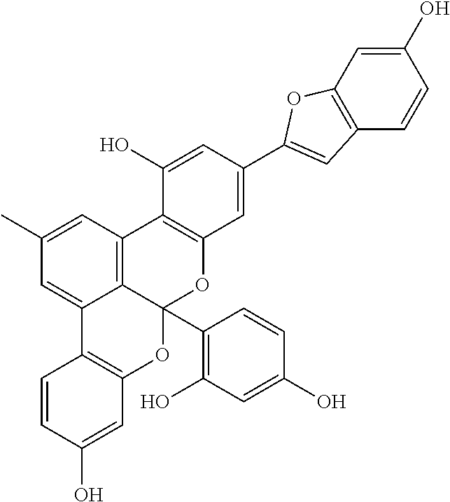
C1(O)=CC2=C(C=C1)C=C(C1=CC3=C(C(O)=C1)C1=C4C(C5=C(O)C=C(O)C=C5)(O3)OC3=C(C4=CC(C)=C1)C=CC(O)=C3)O2
